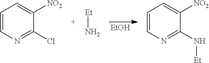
C1=CN=C(Cl)C([NO2])=C1.[Et]N.[EtOH].C1=CN=C(N[Et])C([NO2])=C1
